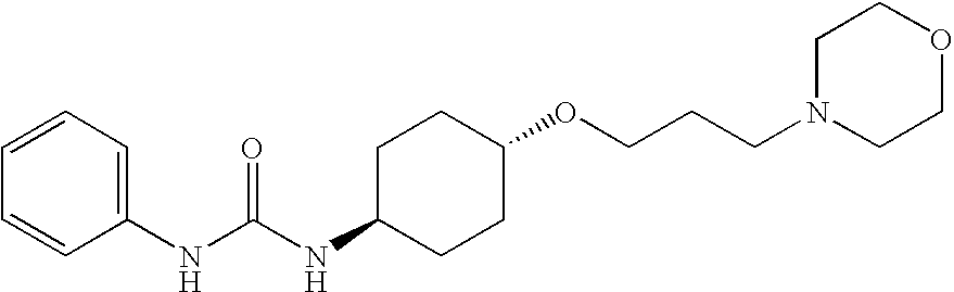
C1=CC=C(NC(NC2CCC(OCCCN3CCOCC3)CC2)=O)C=C1
